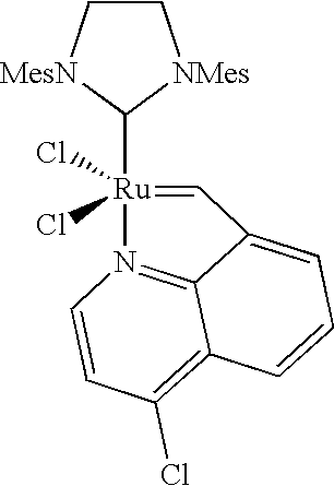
C1C[MesN]C([Ru]2(Cl)(Cl)=CC3=CC=CC4=C(Cl)C=CN2=C43)[NMes]1
